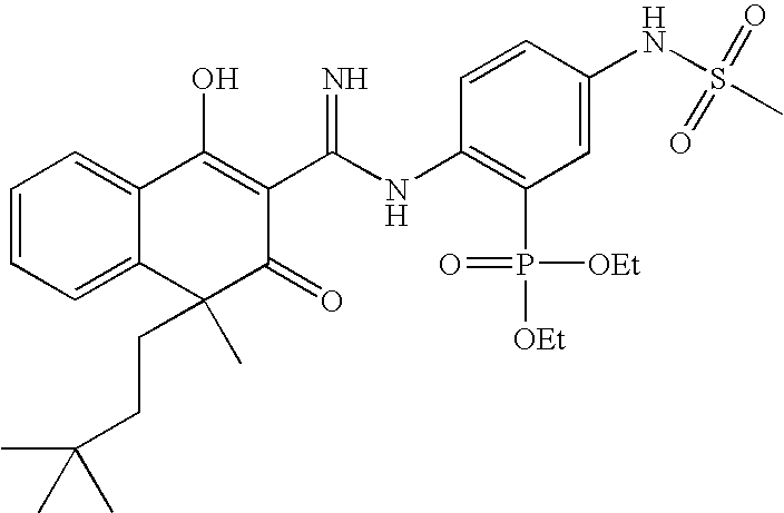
C1=CC=C2C(=C1)C(O)=C(C(=N)NC1=C(P([OEt])(=O)[OEt])C=C(NS(C)(=O)=O)C=C1)C(=O)C2(C)CCC(C)(C)C
